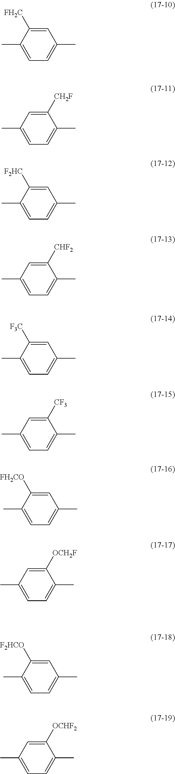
C1=C([FH2C])C(C)=CC=C1C.C1([CH2F])=CC(C)=CC=C1C.C1=C([F2HC])C(C)=CC=C1C.C1([CHF2])=CC(C)=CC=C1C.C1=C([F3C])C(C)=CC=C1C.C1([CF3])=CC(C)=CC=C1C.C1=C([FH2CO])C(C)=CC=C1C.C1([OCH2F])=CC(C)=CC=C1C.C1=C([F2HCO])C(C)=CC=C1C.C1([OCHF2])=CC(C)=CC=C1C
